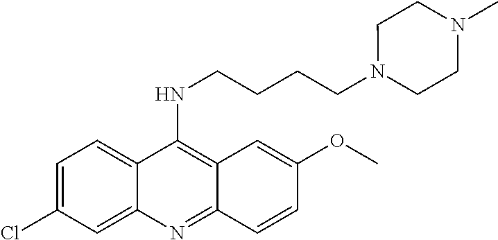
C1=C(Cl)C=C2C(=C1)C(NCCCCN1CCN(C)CC1)=C1C(=N2)C=CC(OC)=C1
